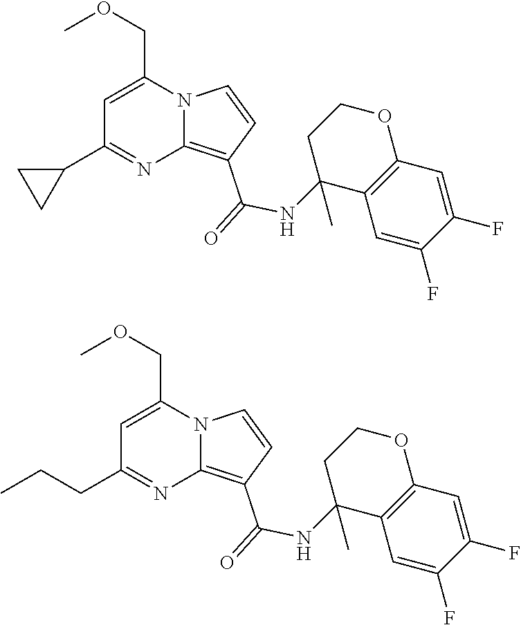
N12C(=C(C(=O)NC3(C)C4=C(OCC3)C=C(F)C(F)=C4)C=C1)N=C(C1CC1)C=C2COC.N12C(=C(C(=O)NC3(C)C4=C(OCC3)C=C(F)C(F)=C4)C=C1)N=C(CCC)C=C2COC
